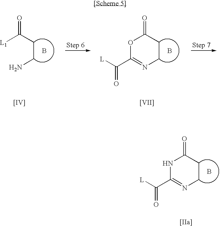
[L]C(C1=NCCC(=O)N1)=O.B.[[IIa]].B.[L1]C(CCN)=O.[[IV]].B.O1C(=O)CCN=C1C([L])=O.[[VII]]
